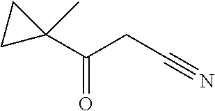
C(CC#N)(C1(C)CC1)=O
